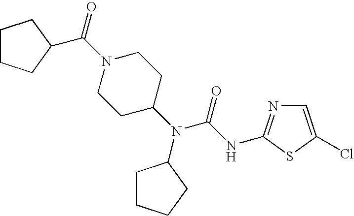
N1(C(=O)C2CCCC2)CCC(N(C(NC2=NC=C(Cl)S2)=O)C2CCCC2)CC1
